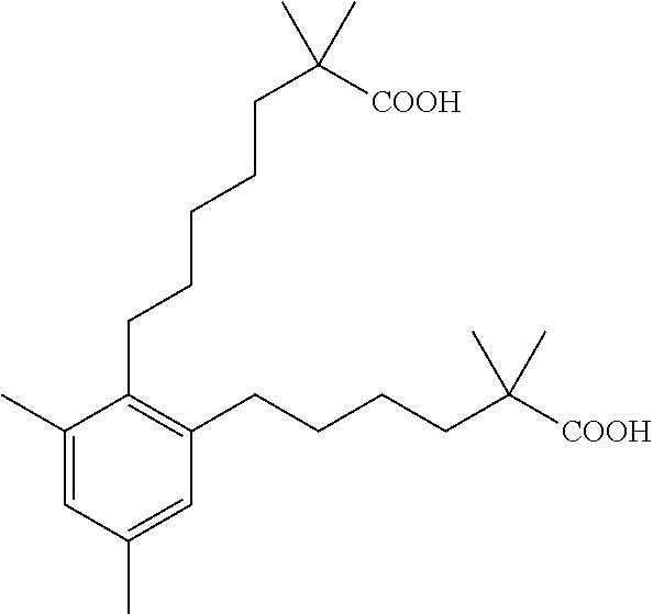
C1=C(C)C(CCCCCC(C)(C)[COOH])=C(CCCCC(C)(C)[COOH])C=C1C
